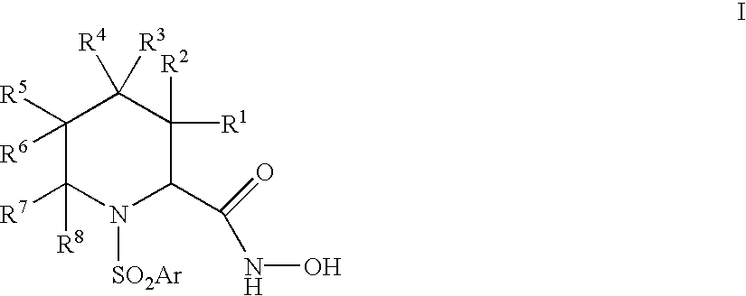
C1([R5])([R6])C([R7])([R8])N([SO2Ar])C(C(NO)=O)C([R2])([R1])C1([R3])[R4]
